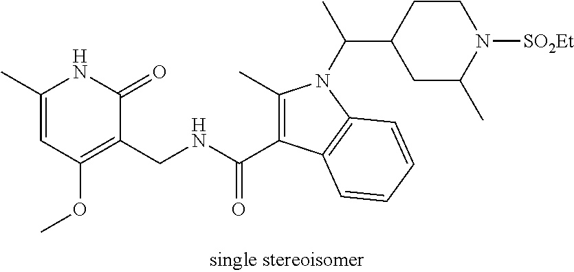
C1(C)=CC(OC)=C(CNC(C2=C(C)N(C(C)C3CCN([SO2Et])C(C)C3)C3=C2C=CC=C3)=O)C(=O)N1
